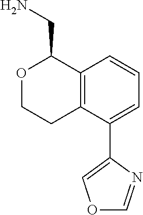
C12=C(C(C3=COC=N3)=CC=C1)CCOC2CN
